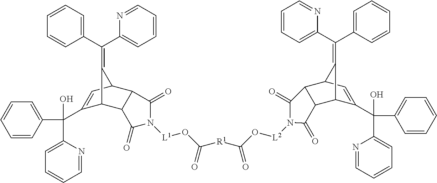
C1=CC(C(C2=CC=CC=N2)(O)C2=CC3C4C(C2C3=C(C2=CC=CC=N2)C2=CC=CC=C2)C(=O)N([L1]OC(=O)[R1]C(=O)O[L2]N2C(=O)C3C(C5C(C(C6=CC=CC=C6)(O)C6=CC=CC=N6)=CC3C5=C(C3=CC=CC=C3)C3=CC=CC=N3)C2=O)C4=O)=CC=C1
